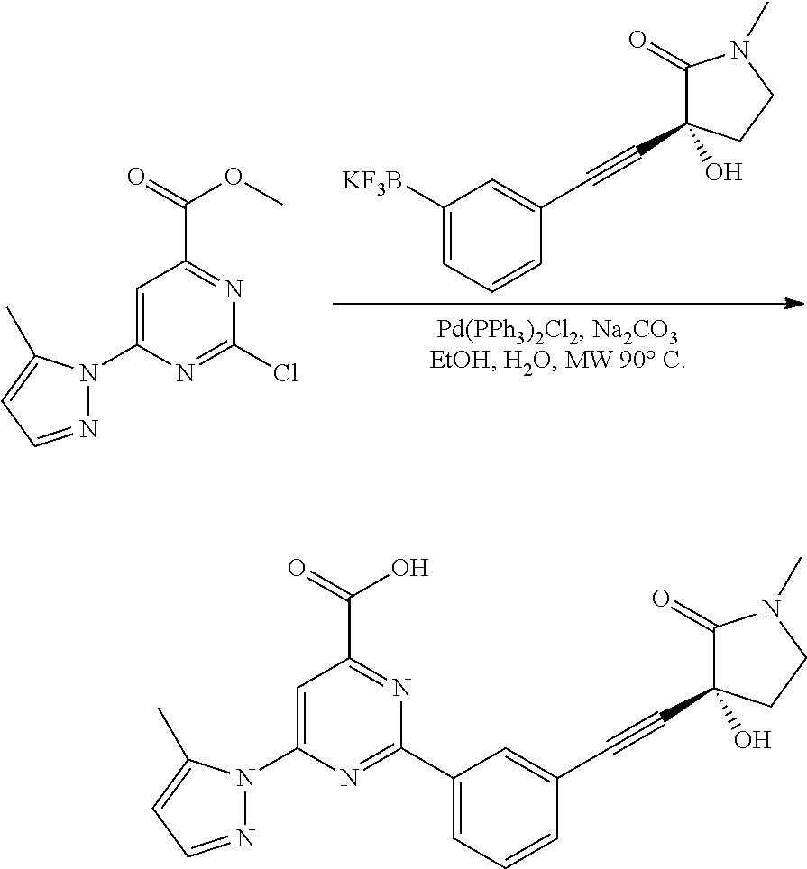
[KF3B]C1=CC=CC(C#CC2(O)C(=O)N(C)CC2)=C1.C1(N2N=CC=C2C)=CC(C(=O)OC)=NC(Cl)=N1.C1=C(N2N=CC=C2C)N=C(C2=CC=CC(C#CC3(O)C(=O)N(C)CC3)=C2)N=C1C(=O)O
